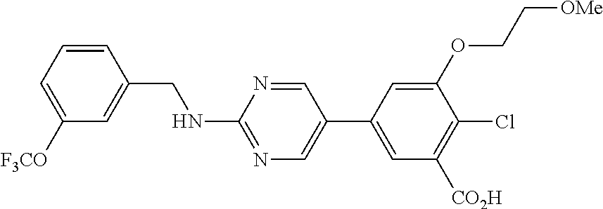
C1=CC(CNC2=NC=C(C3=CC([CO2H])=C(Cl)C(OCC[OMe])=C3)C=N2)=CC([F3CO])=C1
